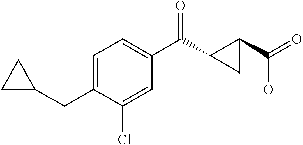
C1(Cl)=CC(C(=O)C2C(C(O)=O)C2)=CC=C1CC1CC1
